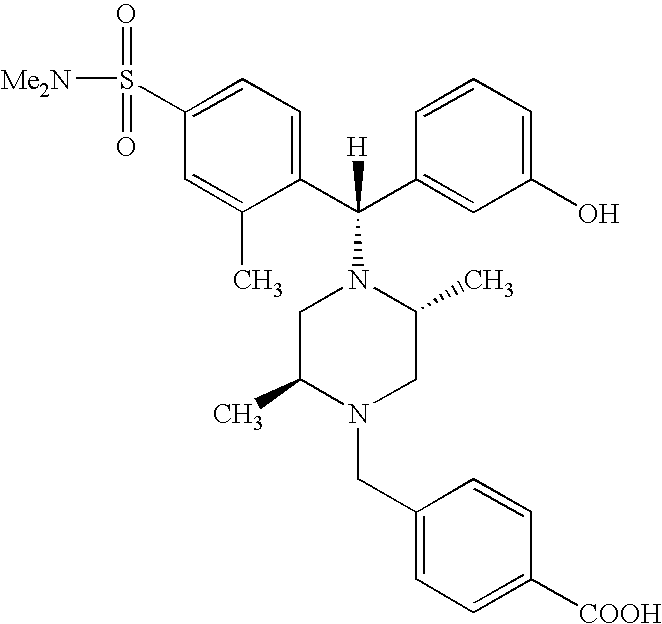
C1=C(S(=O)(=O)[Me2N])C=C(C)C(C(C2=CC(O)=CC=C2)(N2CC(C)N(CC3=CC=C([COOH])C=C3)CC2C)[H])=C1
